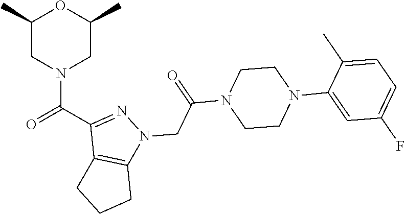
C1(C)CN(C(=O)C2=NN(CC(N3CCN(C4=CC(F)=CC=C4C)CC3)=O)C3=C2CCC3)CC(C)O1
